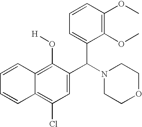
C1=CC2=C(Cl)C=C(C(N3CCOCC3)C3=CC=CC(OC)=C3OC)C(O[H])=C2C=C1
